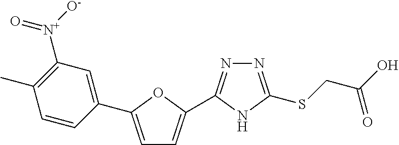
C1=C(C2=CC([N+]([O-])=O)=C(C)C=C2)OC(C2=NN=C(SCC(O)=O)N2)=C1
